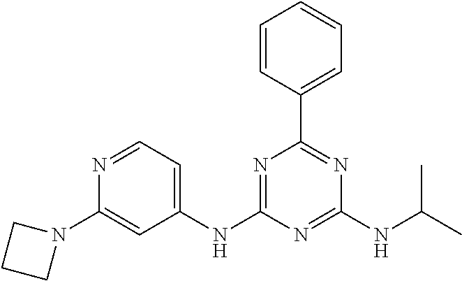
N1=C(NC2=CC=NC(N3CCC3)=C2)N=C(NC(C)C)N=C1C1=CC=CC=C1
